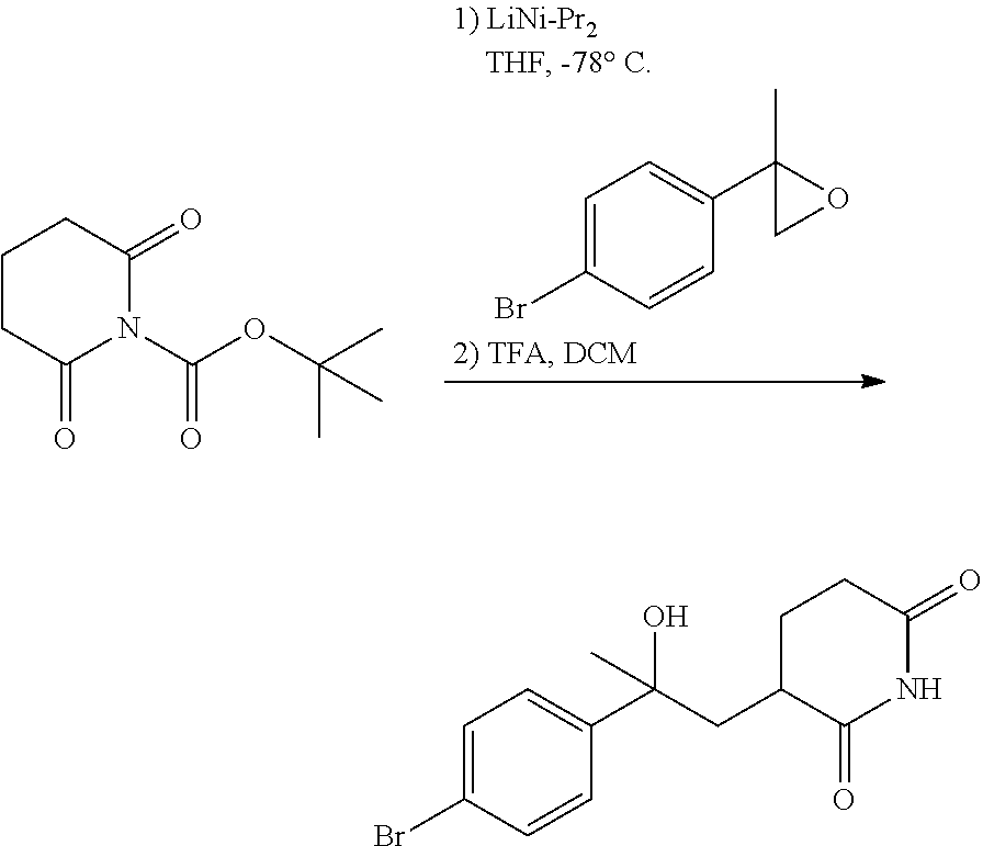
C1C(=O)N(C(OC(C)(C)C)=O)C(=O)CC1.C1=C(Br)C=CC(C2(C)CO2)=C1.C1(CC(C2=CC=C(Br)C=C2)(O)C)C(=O)NC(=O)CC1
